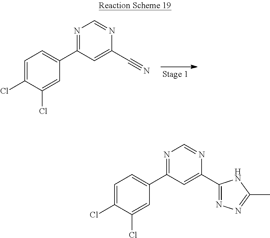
C1=C(Cl)C(Cl)=CC(C2=NC=NC(C#N)=C2)=C1.C1=C(Cl)C(Cl)=CC(C2=NC=NC(C3=NN=C(C)N3)=C2)=C1
